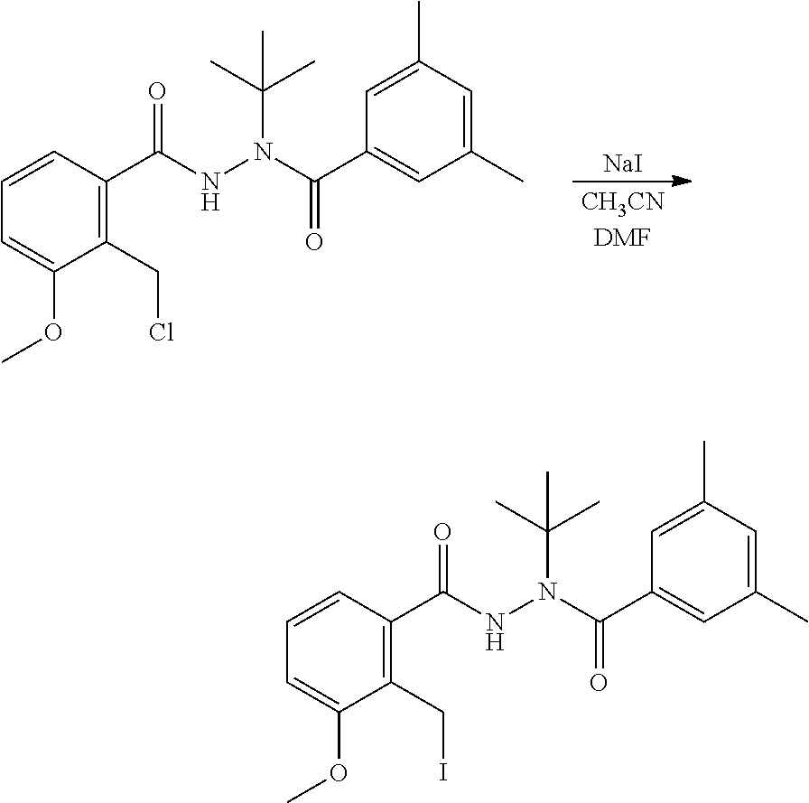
C1=CC(C(=O)NN(C(C)(C)C)C(=O)C2=CC(C)=CC(C)=C2)=C(CCl)C(OC)=C1.[NaI].C1=CC(C(=O)NN(C(C)(C)C)C(=O)C2=CC(C)=CC(C)=C2)=C(CI)C(OC)=C1
